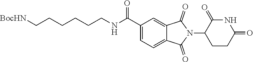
C1=C2C(=CC=C1C(=O)NCCCCCC[BocHN])C(=O)N(C1CCC(=O)NC1=O)C2=O
